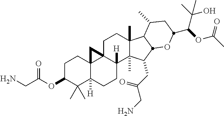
C1C(OC(CN)=O)C(C)(C)C2([H])C3(C1)C1(C([H])(CC2)C2(C)C(C)(CC1)C1C(C)CC(C(C(C)(O)C)OC(C)=O)OC1C2CC(CN)=O)C3
